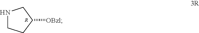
N1CCC([OBzl])C1.[R]
